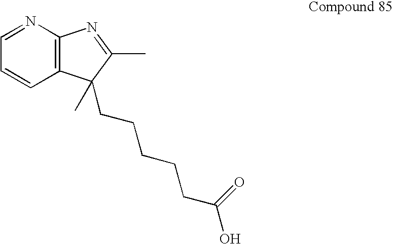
N1=CC=CC2=C1N=C(C)C2(C)CCCCCC(O)=O
